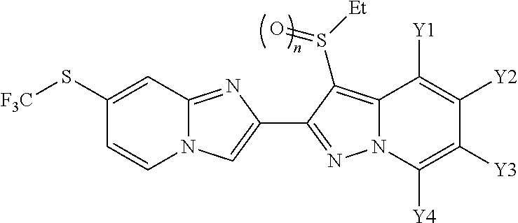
N12C(=NC(C3=NN4C(=C3S([Et])=O)C([Y1])=C([Y2])C([Y3])=C4[Y4])=C1)C=C(S[F3C])C=C2
